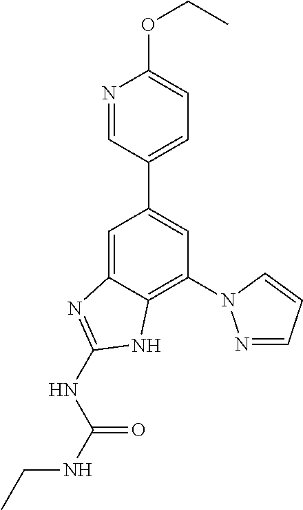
C1=C2C(=C(N3N=CC=C3)C=C1C1=CC=C(OCC)N=C1)NC(NC(NCC)=O)=N2
